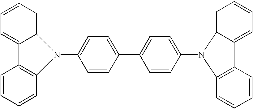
C1=CC=C2C(=C1)N(C1=CC=C(C3=CC=C(N4C5=CC=CC=C5C5=C4C=CC=C5)C=C3)C=C1)C1=C2C=CC=C1
